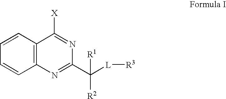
C1=CC2=C(C=C1)N=C(C([L][R3])([R2])[R1])N=C2[X]
